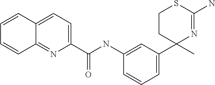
C1CC(C2=CC=CC(NC(=O)C3=CC=C4C(=N3)C=CC=C4)=C2)(C)N=C(N)S1
